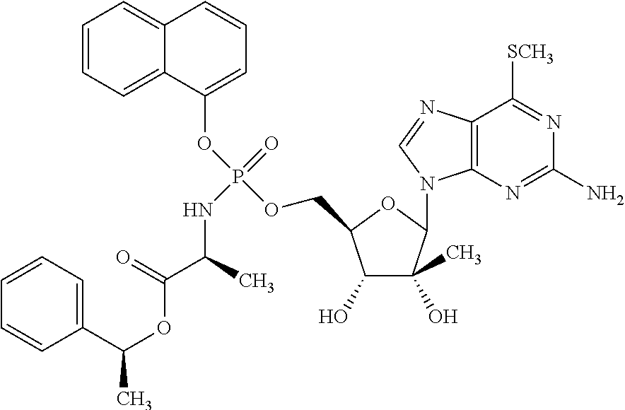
C1(O)C(C)(O)C(N2C3=C(N=C2)C([SCH3])=NC(N)=N3)OC1COP(OC1=CC=CC2=CC=CC=C12)(=O)NC(C(OC(C1=CC=CC=C1)C)=O)C
